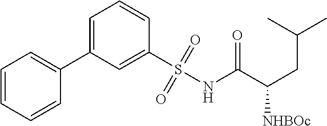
C1=C(C2=CC=CC=C2)C=C(S(NC(C(CC(C)C)[NHBOc])=O)(=O)=O)C=C1
